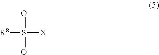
[R8]S(=O)(=O)[X]
